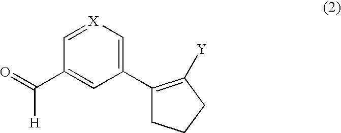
C1(C2=C([Y])CCC2)=C[X]=CC(C(=O)[H])=C1
